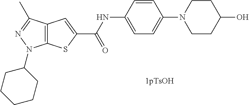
C12=C(C(C)=NN1C1CCCCC1)C=C(C(NC1=CC=C(N3CCC(O)CC3)C=C1)=O)S2
